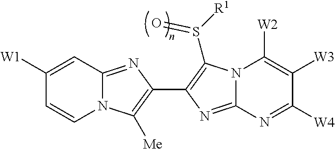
C1([W1])=CC2=NC(C3=C(S([R1])=O)N4C(=N3)N=C([W4])C([W3])=C4[W2])=C([Me])N2C=C1
